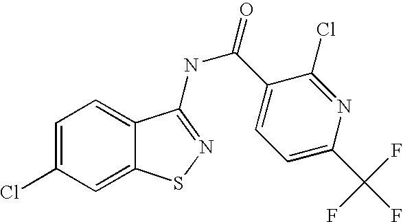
C1=C(Cl)C=C2C(=C1)C(NC(C1=CC=C(C(F)(F)F)N=C1Cl)=O)=NS2
